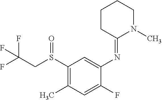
S(C1=C(C)C=C(F)C(N=C2N(C)CCCC2)=C1)(CC(F)(F)F)=O
